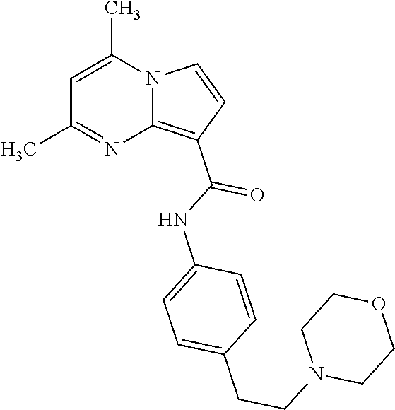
C1=C(C)N2C(=C(C(NC3=CC=C(CCN4CCOCC4)C=C3)=O)C=C2)N=C1C
